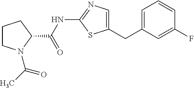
C1CN(C(C)=O)C(C(NC2=NC=C(CC3=CC=CC(F)=C3)S2)=O)C1
